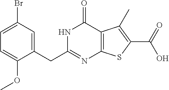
C1(CC2=NC3=C(C(=O)N2)C(C)=C(C(=O)O)S3)=CC(Br)=CC=C1OC
